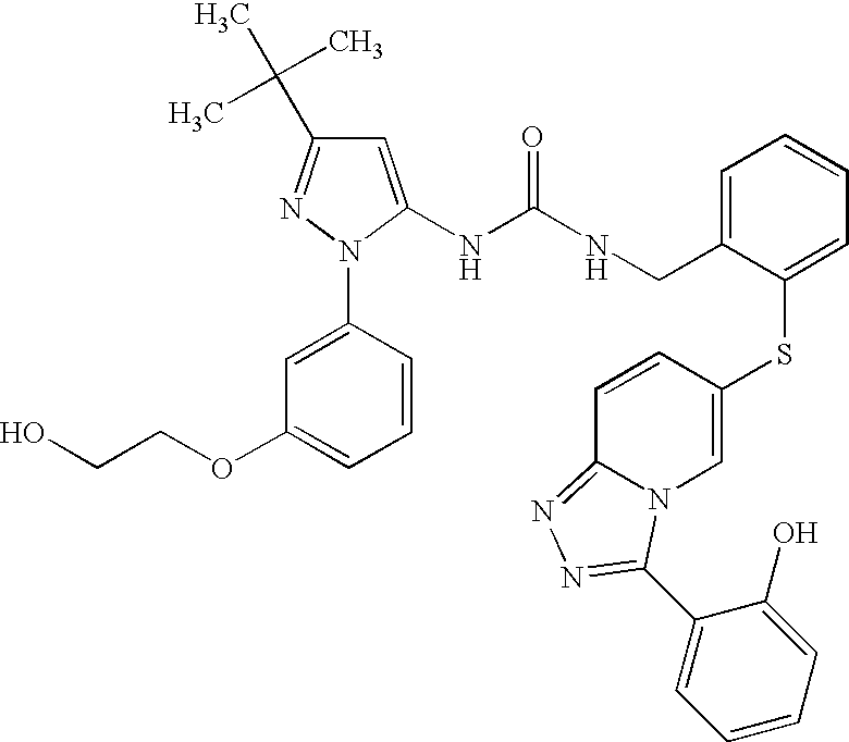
C1=C(NC(NCC2=CC=CC=C2SC2=CN3C(=NN=C3C3=CC=CC=C3O)C=C2)=O)N(C2=CC(OCCO)=CC=C2)N=C1C(C)(C)C
